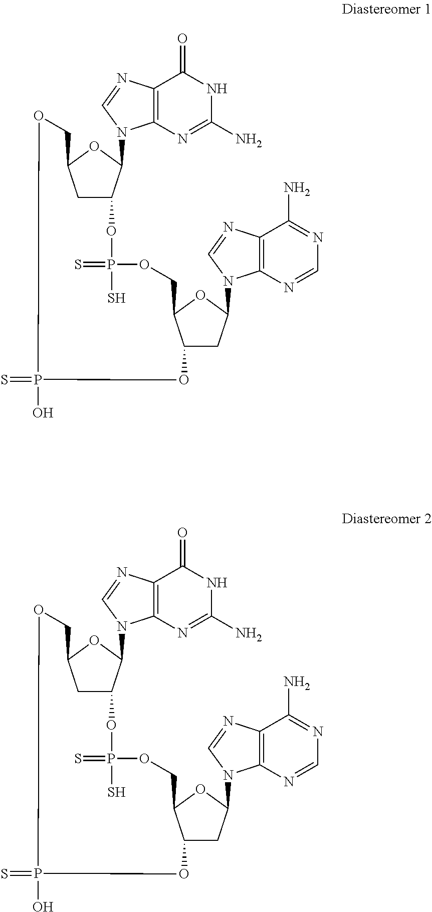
C1C2C(N3C4=C(N=C3)C(=O)NC(N)=N4)OC1COP(=S)(O)OC1CC(N3C4=C(N=C3)C(N)=NC=N4)OC1COP(S)(=S)O2.C1C2C(N3C4=C(N=C3)C(=O)NC(N)=N4)OC1COP(=S)(O)OC1CC(N3C4=C(N=C3)C(N)=NC=N4)OC1COP(S)(=S)O2
